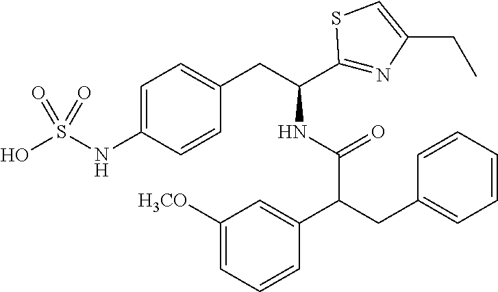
C1=C(NS(O)(=O)=O)C=CC(CC(C2=NC(CC)=CS2)NC(=O)C(CC2=CC=CC=C2)C2=CC([H3CO])=CC=C2)=C1
